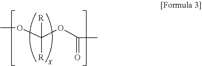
COC(OC(C)=O)([R])[R]
